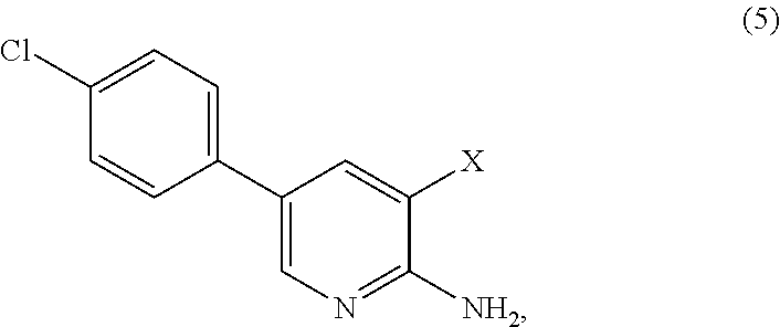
C1(C2=CN=C([NH2])C([X])=C2)=CC=C(Cl)C=C1
